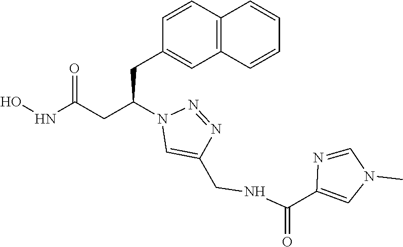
ONC(CC(N1C=C(CNC(C2=CN(C)C=N2)=O)N=N1)CC1=CC2=C(C=C1)C=CC=C2)=O
